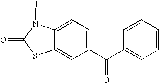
C12=CC(C(C3=CC=CC=C3)=O)=CC=C1N([H])C(=O)S2
